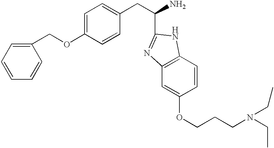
C1=CC(COC2=CC=C(CC(N)C3=NC4=C(C=CC(OCCCN(CC)CC)=C4)N3)C=C2)=CC=C1
